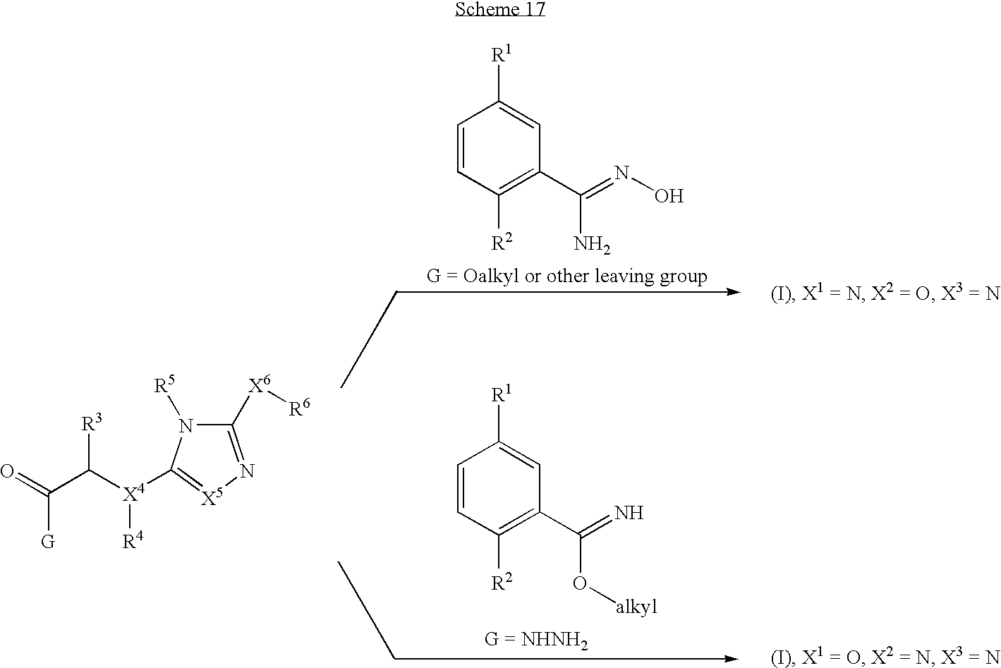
O=C(C([X4]([R4])C1=[X5]N=C([X6][R6])N1[R5])[R3])[G].C1=CC([R2])=C(C(=NO)N)C=C1[R1].C1=CC([R2])=C(C(=N)O[alkyl])C=C1[R1]
